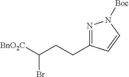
N1=C(CCC([BnO2C])Br)C=CN1[Boc]
